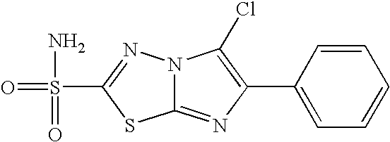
C12=NC(C3=CC=CC=C3)=C(Cl)N1N=C(S(=O)(N)=O)S2
